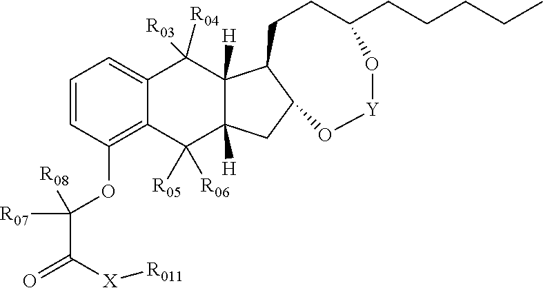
C1=CC(OC(C(=O)[X][R011])([R07])[R08])=C2C(=C1)C([R04])([R03])C1([H])C([H])(C2([R05])[R06])CC2C1CCC(CCCCC)O[Y]O2
